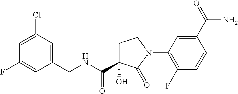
C1C(O)(C(NCC2=CC(Cl)=CC(F)=C2)=O)C(=O)N(C2=C(F)C=CC(C(N)=O)=C2)C1
